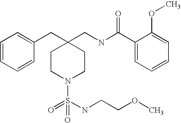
C1=CC=CC(CC2(CNC(C3=CC=CC=C3OC)=O)CCN(S(=O)(NCCOC)=O)CC2)=C1
